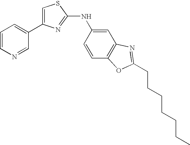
C1=C(C2=CC=CN=C2)N=C(NC2=CC3=C(C=C2)OC(CCCCCCC)=N3)S1
